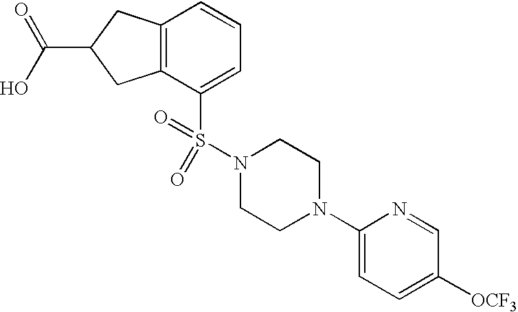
C12=C(C(S(N3CCN(C4=CC=C([OCF3])C=N4)CC3)(=O)=O)=CC=C1)CC(C(O)=O)C2
